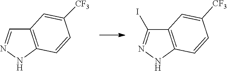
C12=C(NN=C1)C=CC([CF3])=C2.C12=C(NN=C1I)C=CC([CF3])=C2
